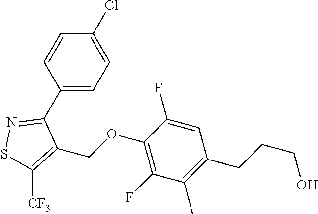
C1(C2=NSC([CF3])=C2COC2=C(F)C(C)=C(CCCO)C=C2F)=CC=C(Cl)C=C1
